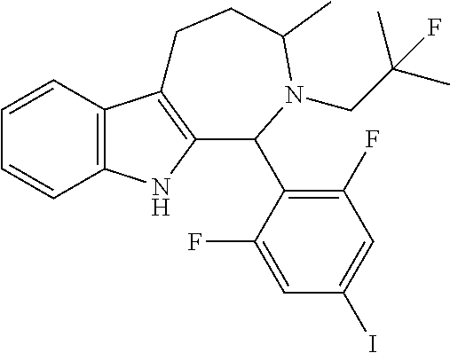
C1=CC2=C(C=C1)NC1=C2CCC(C)N(CC(C)(C)F)C1C1=C(F)C=C(I)C=C1F
